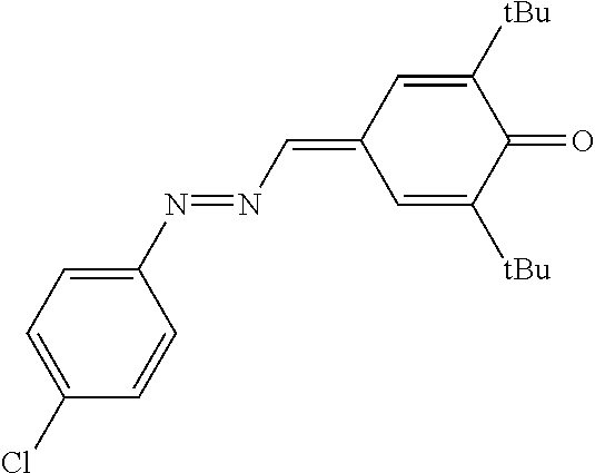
C1(N=NC=C2C=C([tBu])C(=O)C([tBu])=C2)=CC=C(Cl)C=C1
